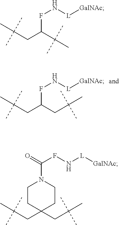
[GalNAc][L]NFC(CC(C)(C)C)CC(C)(C)C.[GalNAc][L]NFC(CC(C)(C)C)C(C)(C)C.C1CC(CC(C)(C)C)(CC(C)(C)C)CCN1C(FN[L][GalNAc])=O
